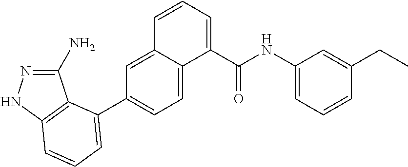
C1(N)=NNC2=C1C(C1=CC=C3C(=C1)C=CC=C3C(NC1=CC=CC(CC)=C1)=O)=CC=C2
